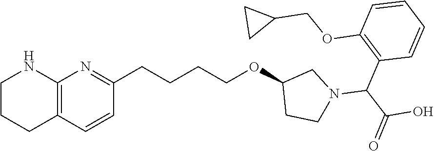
C12=C(C=CC(CCCCOC3CCN(C(C(=O)O)C4=C(OCC5CC5)C=CC=C4)C3)=N1)CCCN2
